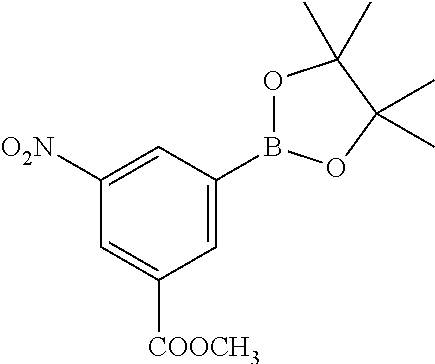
C1=C(B2OC(C)(C)C(C)(C)O2)C=C([O2N])C=C1[COOCH3]
